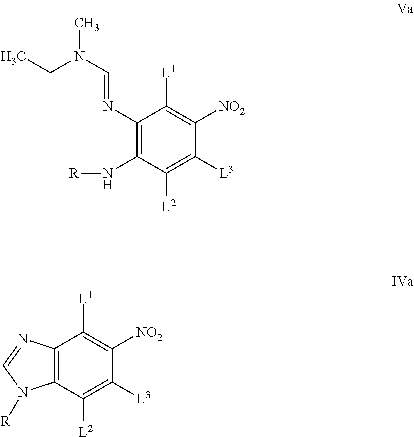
C1(N=CN(C)CC)=C(N[R])C([L2])=C([L3])C([NO2])=C1[L1].C12=C(C([L2])=C([L3])C([NO2])=C1[L1])N([R])C=N2
